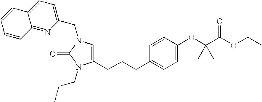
C12=NC(CN3C=C(CCCC4=CC=C(OC(C(OCC)=O)(C)C)C=C4)N(CCC)C3=O)=CC=C1C=CC=C2
